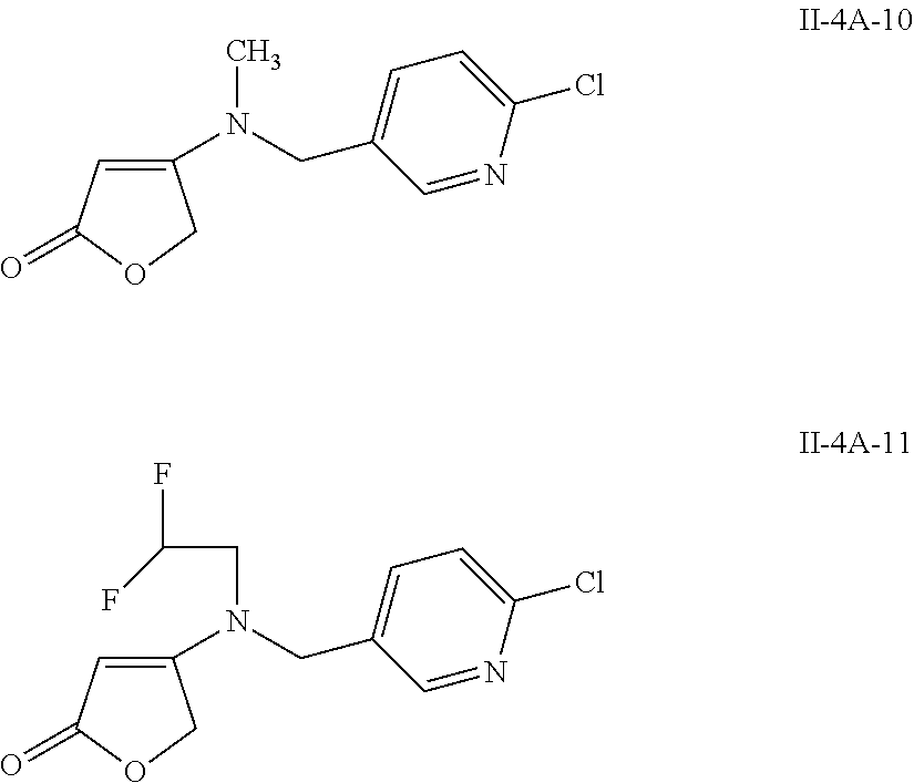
C1(N(CC2=CC=C(Cl)N=C2)C)=CC(=O)OC1.C1(N(CC2=CC=C(Cl)N=C2)CC(F)F)=CC(=O)OC1
